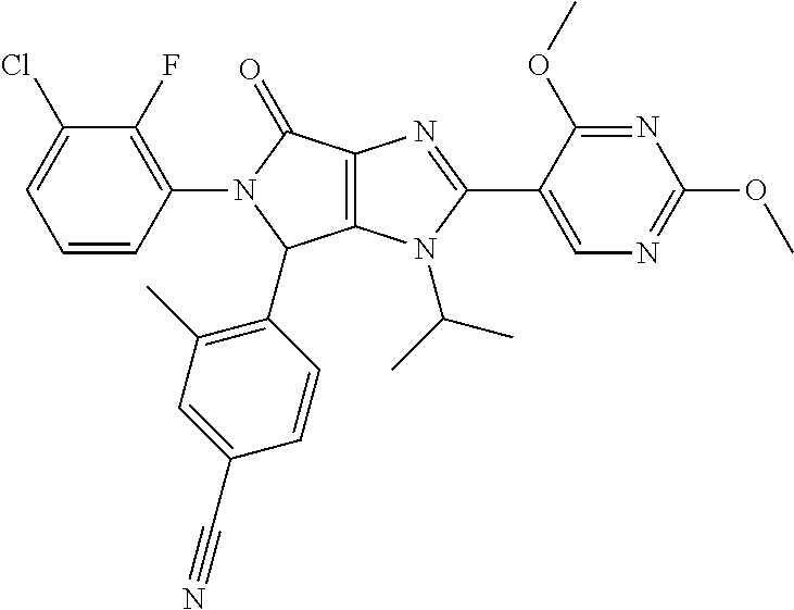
C12=C(N(C(C)C)C(C3=CN=C(OC)N=C3OC)=N1)C(C1=C(C)C=C(C#N)C=C1)N(C1=C(F)C(Cl)=CC=C1)C2=O
